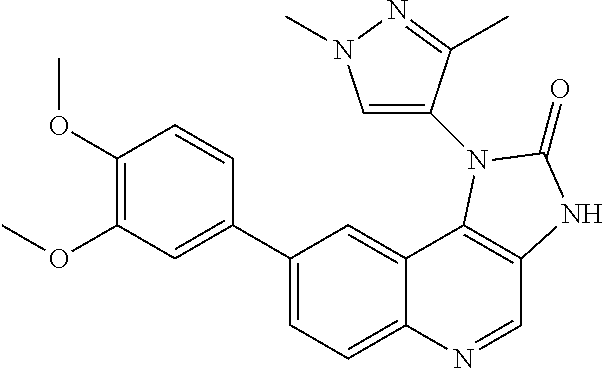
C1(C2=CC(OC)=C(OC)C=C2)=CC=C2C(=C1)C1=C(C=N2)NC(=O)N1C1=CN(C)N=C1C
